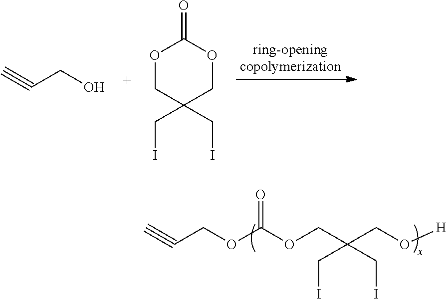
C#CCOC(OCC(CO[H])(CI)CI)=O.O1CC(CI)(CI)COC1=O.C#CCO
